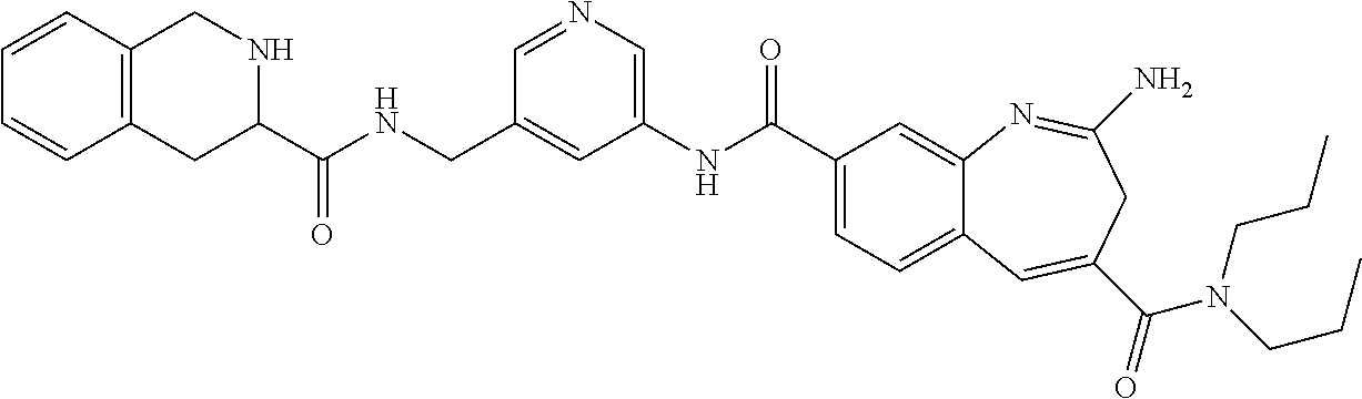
C12=C(C=CC=C1)CNC(C(NCC1=CC(NC(C3=CC=C4C(=C3)N=C(N)CC(C(=O)N(CCC)CCC)=C4)=O)=CN=C1)=O)C2
